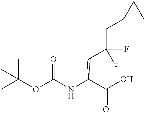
CC(OC(NC(C(O)=O)CC(CC1CC1)(F)F)=O)(C)C
